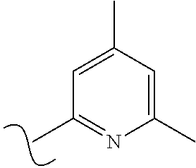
CC1=NC(C)=CC(C)=C1
